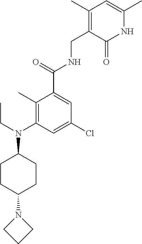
C1(C)=C(CNC(C2=CC(Cl)=CC(N(CC)C3CCC(N4CCC4)CC3)=C2C)=O)C(=O)NC(C)=C1
